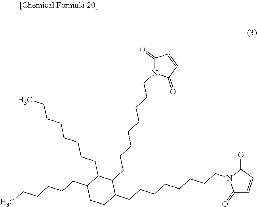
C1(=O)C=CC(=O)N1CCCCCCCCC1C(CCCCCCCCN2C(=O)C=CC2=O)C(CCCCCCCC)C(CCCCCC)CC1
